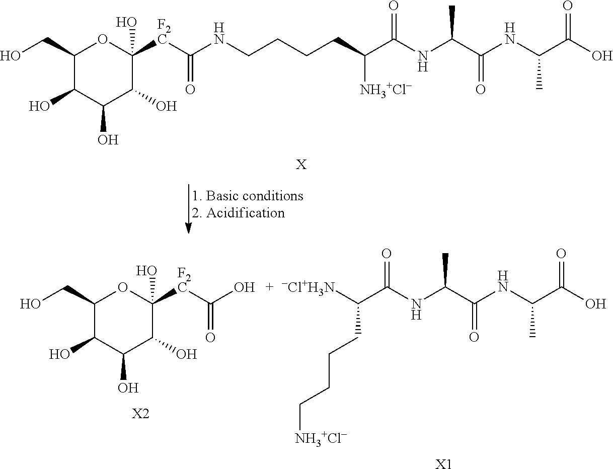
C1(CO)C(O)C(O)C(O)C(O)([F2C]C(NCCCCC(C(NC(C(NC(C(O)=O)C)=O)C)=O)[NH3+Cl-])=O)O1.[X].C1(CO)C(O)C(O)C(O)C([F2C]C(O)=O)(O)O1.[-Cl+H3N]C(C(NC(C(NC(C(O)=O)C)=O)C)=O)CCCC[NH3+Cl-].[X1].[X2]
